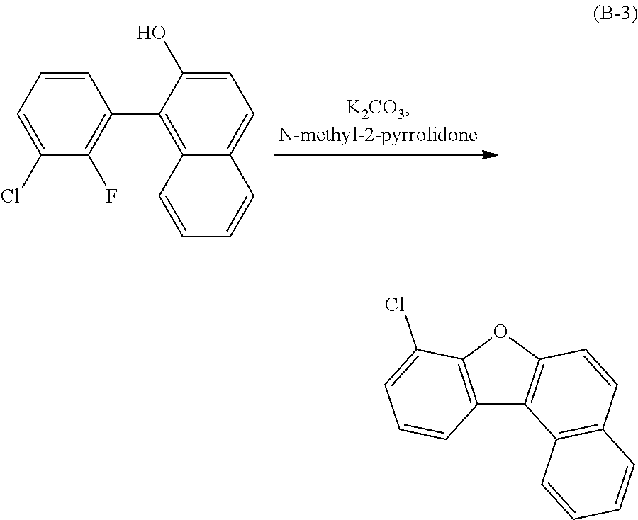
C1(Cl)=CC=CC(C2=C3C(=CC=C2O)C=CC=C3)=C1F.C12=C(OC3=C1C1=C(C=C3)C=CC=C1)C(Cl)=CC=C2
